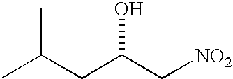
C(C(C)C)C(C[NO2])O
